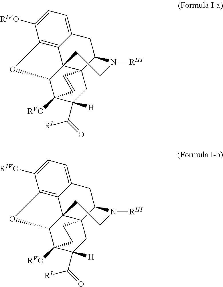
C12=CC=C([RIVO])C3=C1C14C5(C(C2)N([RIII])CC1)CC([H])(C(=O)[RI])C([RVO])(C4O3)C=C5.C12=CC=C([RIVO])C3=C1C14C5(C(C2)N([RIII])CC1)CC([H])(C(=O)[RI])C([RVO])(C4O3)CC5
